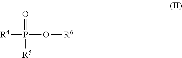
[R4]P(O[R6])(=O)[R5]
